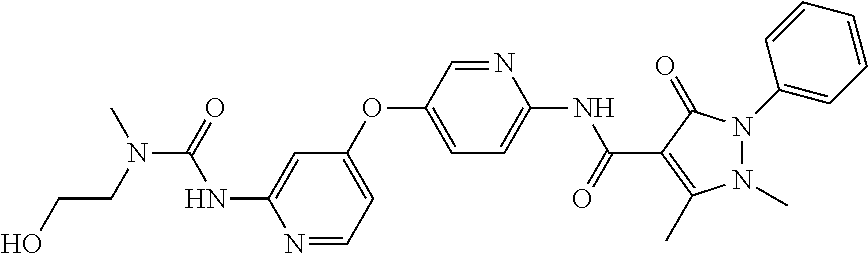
N1=CC=C(OC2=CC=C(NC(=O)C3=C(C)N(C)N(C4=CC=CC=C4)C3=O)N=C2)C=C1NC(=O)N(C)CCO
